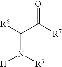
[R6]C(C([R7])=O)N([R3])[H]
